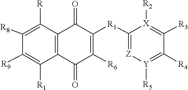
[R5][Y]1=C([R4])C([R3])=[X]([R2])C([R1]C2=C([R6])C(=O)C3=C(C([R])=C([R8])C([R9])=C3[R1])C2=O)=[Z]1
